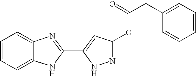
C1=CC=C2C(=C1)N=C(C1=CC(OC(CC3=CC=CC=C3)=O)=NN1)N2
